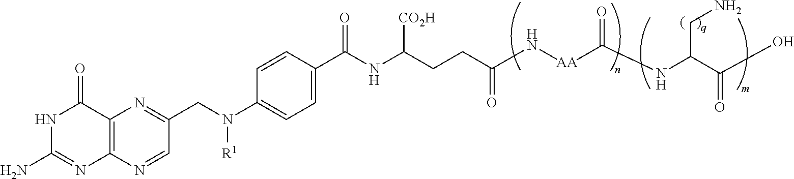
C12=C(N=CC(CN(C3=CC=C(C(NC(CCC(N[AA]C(NC(CN)C(=O)O)=O)=O)[CO2H])=O)C=C3)[R1])=N1)N=C(N)NC2=O
